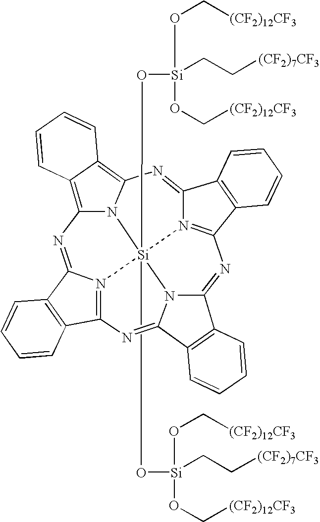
C12=C(C3=N4C1=NC1=C5C(=C6N1[Si]41(O[Si](OC[(CF2)12CF3])(OC[(CF2)12CF3])CC[(CF2)7CF3])(O[Si](OC[(CF2)12CF3])(OC[(CF2)12CF3])CC[(CF2)7CF3])N4=C(C7=C(C4=N6)C=CC=C7)N=C4C6=C(C=CC=C6)C(=N3)N41)C=CC=C5)C=CC=C2
